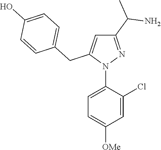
N1(C2=CC=C([OMe])C=C2Cl)N=C(C(N)C)C=C1CC1=CC=C(O)C=C1
